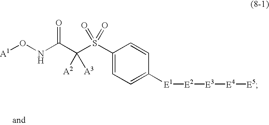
[A1]ONC(C(S(C1=CC=C([E1][E2][E3][E4][E5])C=C1)(=O)=O)([A2])[A3])=O
